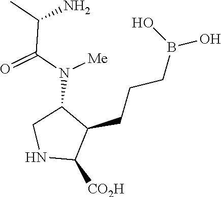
N1C([CO2H])C(CCCB(O)O)C(N(C(C(C)N)=O)[Me])C1
